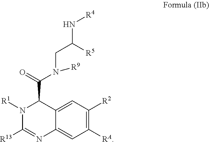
C1([RA])=C([R2])C=C2C(=C1)N=C([R13])N([R1])C2C(=O)N(CC([R5])N[R4])[R9]
